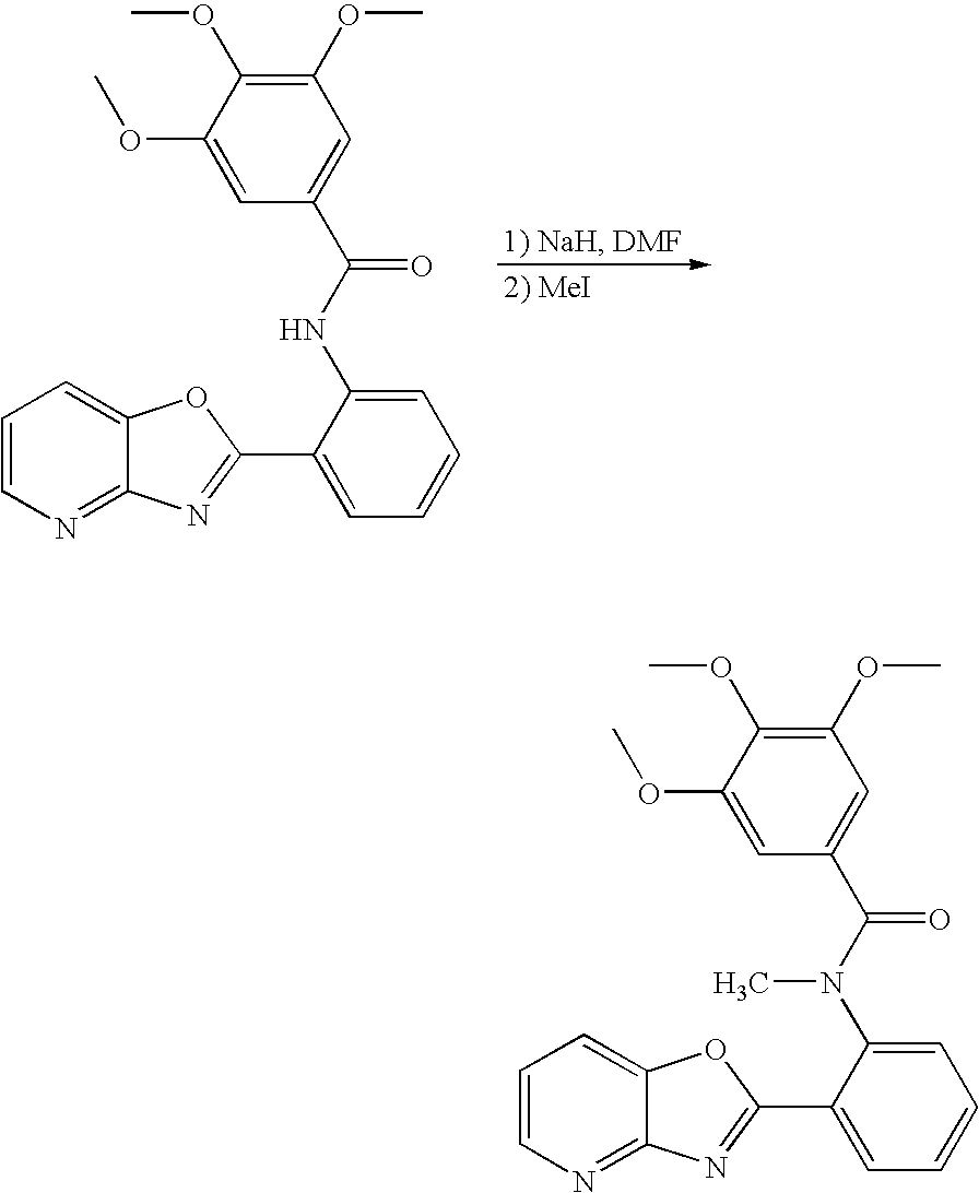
C1=CN=C2C(=C1)OC(C1=CC=CC=C1N(C(C1=CC(OC)=C(OC)C(OC)=C1)=O)C)=N2.C1=CN=C2C(=C1)OC(C1=CC=CC=C1NC(C1=CC(OC)=C(OC)C(OC)=C1)=O)=N2
